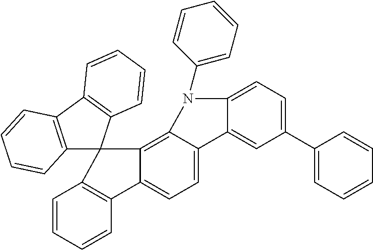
C1(N2C3=CC=C(C4=CC=CC=C4)C=C3C3=CC=C4C(=C32)C2(C3=C4C=CC=C3)C3=C(C4=C2C=CC=C4)C=CC=C3)=CC=CC=C1
